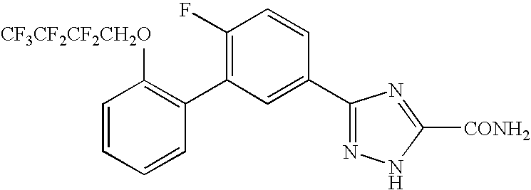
C1(C2=C(F)C=CC(C3=NNC([CONH2])=N3)=C2)=C([CF3CF2CF2CH2O])C=CC=C1
